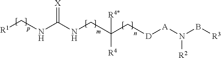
[R1]CNC(NCC(C[D][A]N(B[R3])[R2])([R4])[R4*])=[X]
